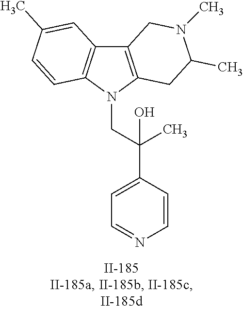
C12=C(N(CC(C3=CC=NC=C3)(C)O)C3=C1C=C(C)C=C3)CC(C)N(C)C2
